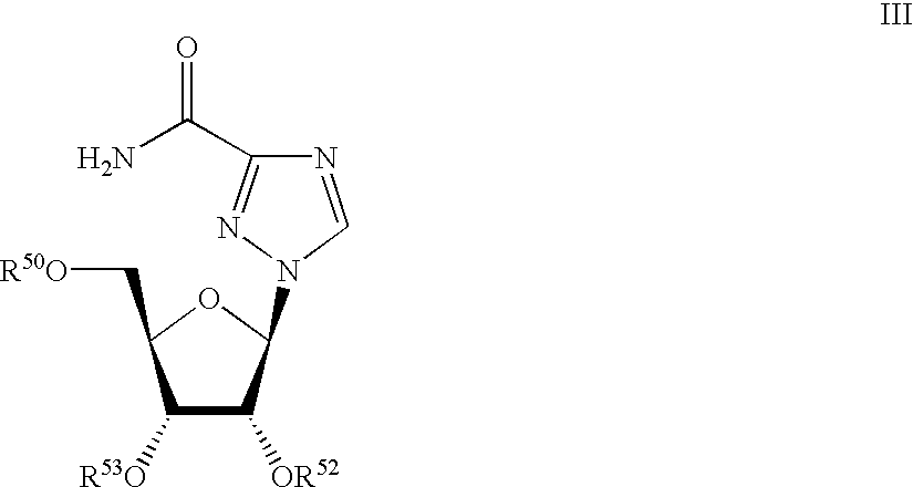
C1([OR52])C([R53O])C(C[R50O])OC1N1N=C(C(N)=O)N=C1
